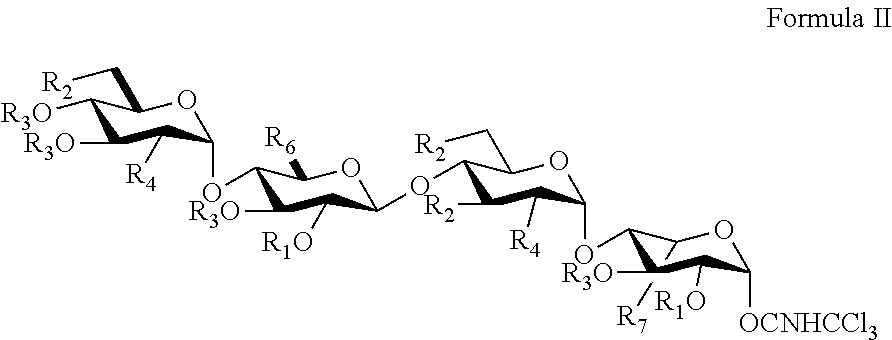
C1([R7])C(OC2C([R4])C([R2])C(OC3C([R1O])C([R3O])C(OC4C([R4])C([R3O])C([R3O])C(C[R2])O4)C([R6])O3)C(C[R2])O2)C([R3O])C([R1O])C([OCNHCCl3])O1
